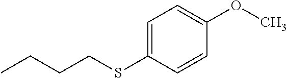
C1=C(SCCCC)C=CC(OC)=C1
